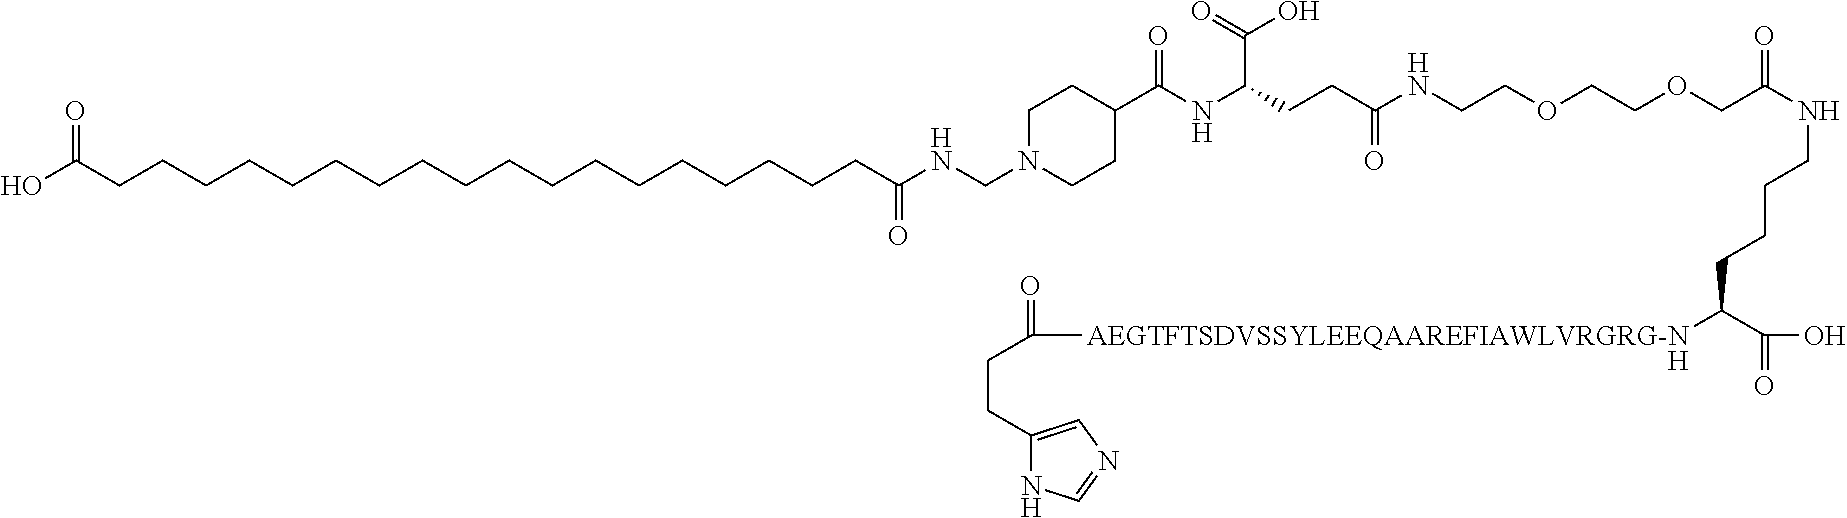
OC(CCCCCCCCCCCCCCCCCCC(NCN1CCC(C(NC(C(O)=O)CCC(=O)NCCOCCOCC(=O)NCCCCC(C(=O)O)[AEGTFTSDVSSYLEEQAAREFIAWLVRGRG-N]C(=O)CCC2=CN=CN2)=O)CC1)=O)=O.[H]
